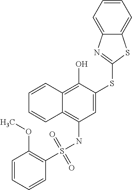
C1(S(NC2=C3C(=C(O)C(SC4=NC5=CC=CC=C5S4)=C2)C=CC=C3)(=O)=O)=C(OC)C=CC=C1
